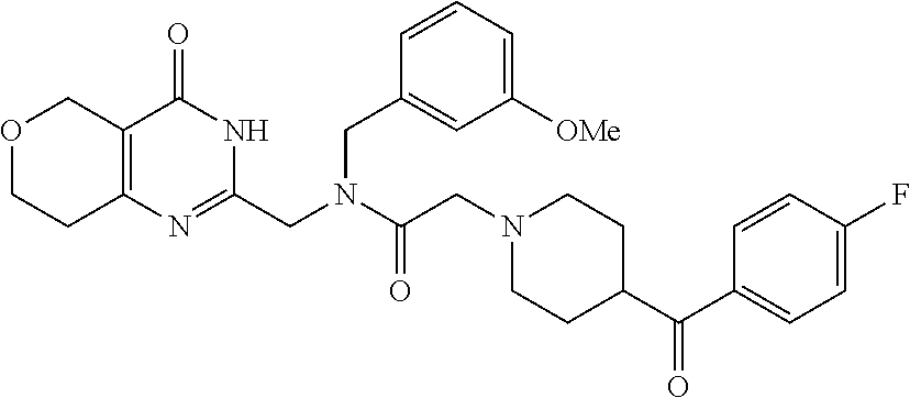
O1CCC2=C(C1)C(=O)NC(CN(C(CN1CCC(C(C3=CC=C(F)C=C3)=O)CC1)=O)CC1=CC([OMe])=CC=C1)=N2
